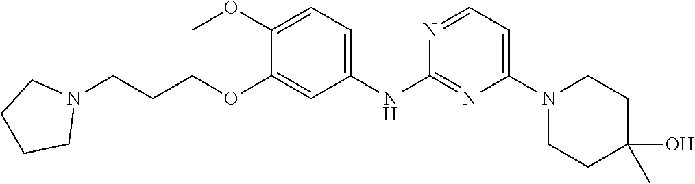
C1(N2CCC(O)(C)CC2)=CC=NC(NC2=CC=C(OC)C(OCCCN3CCCC3)=C2)=N1
